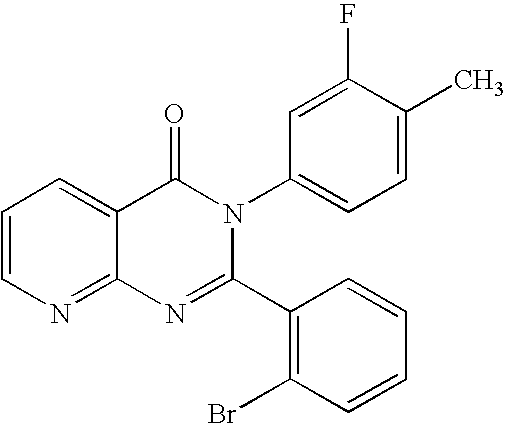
C1=CN=C2C(=C1)C(=O)N(C1=CC=C(C)C(F)=C1)C(C1=C(Br)C=CC=C1)=N2
